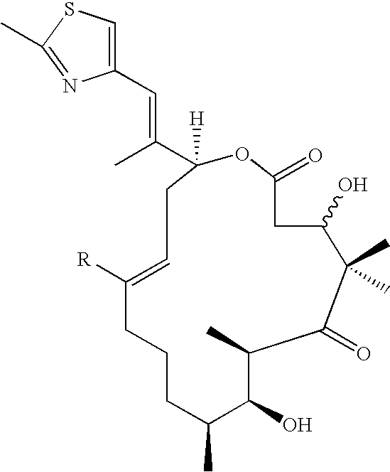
[H]C1(C(C)=CC2=CSC(C)=N2)CC=C([R])CCCC(C)C(O)C(C)C(=O)C(C)(C)C(O)CC(=O)O1
